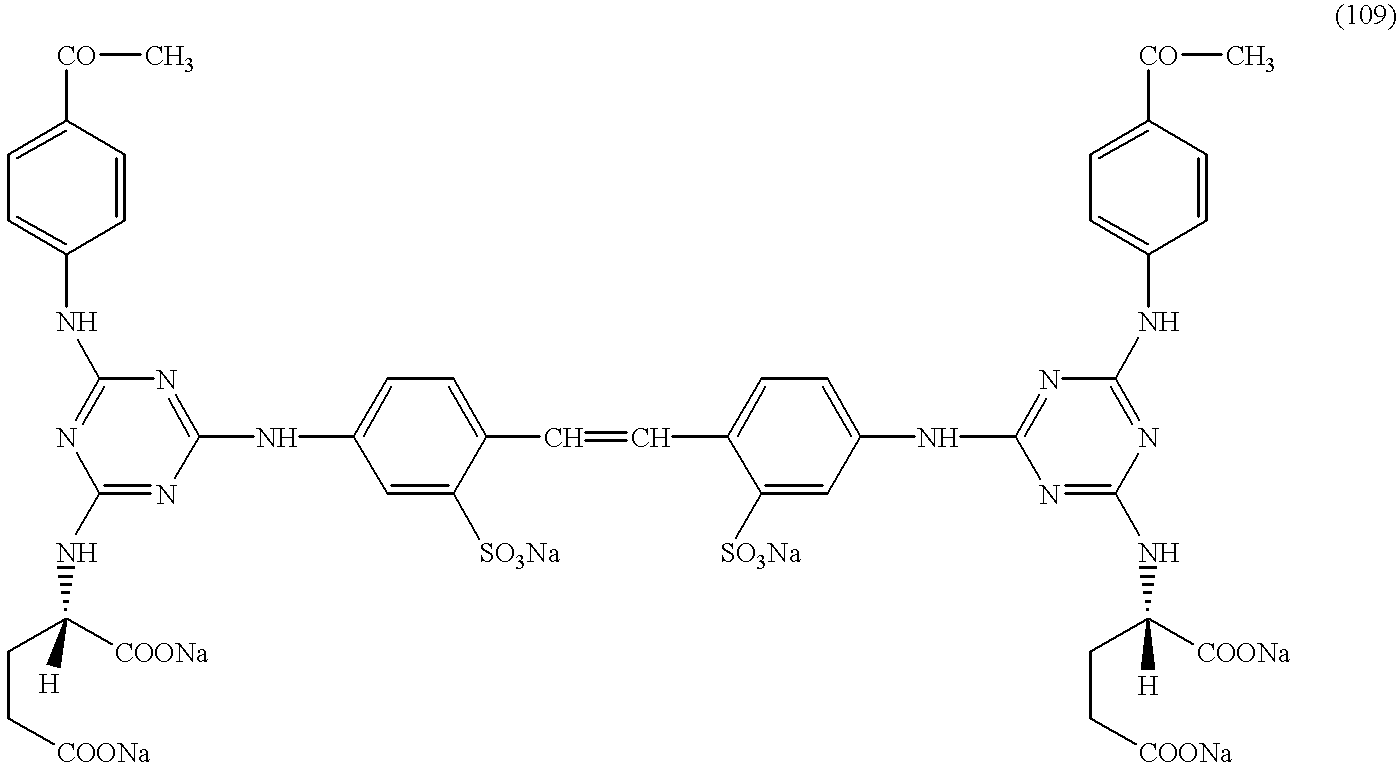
C1=CC([CO]C)=CC=C1NC1=NC(NC(CC[COONa])([COONa])[H])=NC(NC2=CC=C(C=CC3=CC=C(NC4=NC(NC5=CC=C([CO]C)C=C5)=NC(NC([COONa])(CC[COONa])[H])=N4)C=C3[SO3Na])C([SO3Na])=C2)=N1
